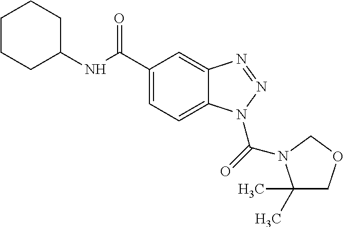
C1CCC(NC(C2=CC=C3C(=C2)N=NN3C(=O)N2C(C)(C)COC2)=O)CC1
